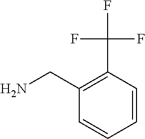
C1=CC(C(F)(F)F)=C(CN)C=C1
